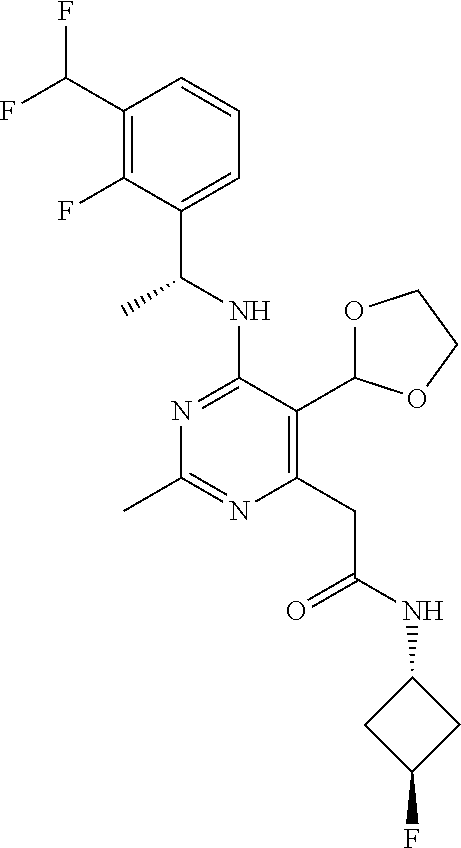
N1=C(NC(C)C2=CC=CC(C(F)F)=C2F)C(C2OCCO2)=C(CC(=O)NC2CC(F)C2)N=C1C
